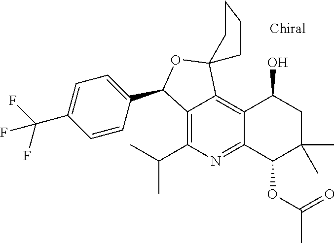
C1=CC(C2C3=C(C(C)C)N=C4C(=C3C3(O2)CCCC3)C(O)CC(C)(C)C4OC(C)=O)=CC=C1C(F)(F)F
